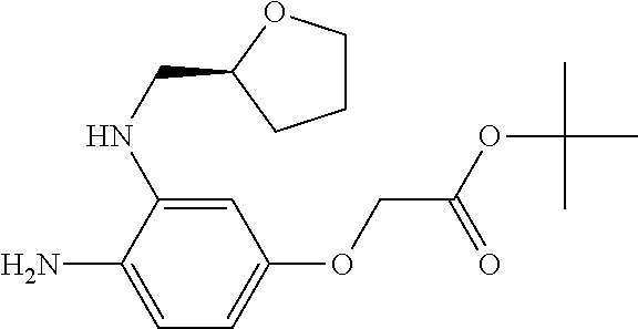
C1(N)=CC=C(OCC(=O)OC(C)(C)C)C=C1NCC1OCCC1
